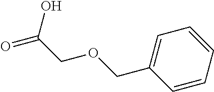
C1(COCC(=O)O)=CC=CC=C1
